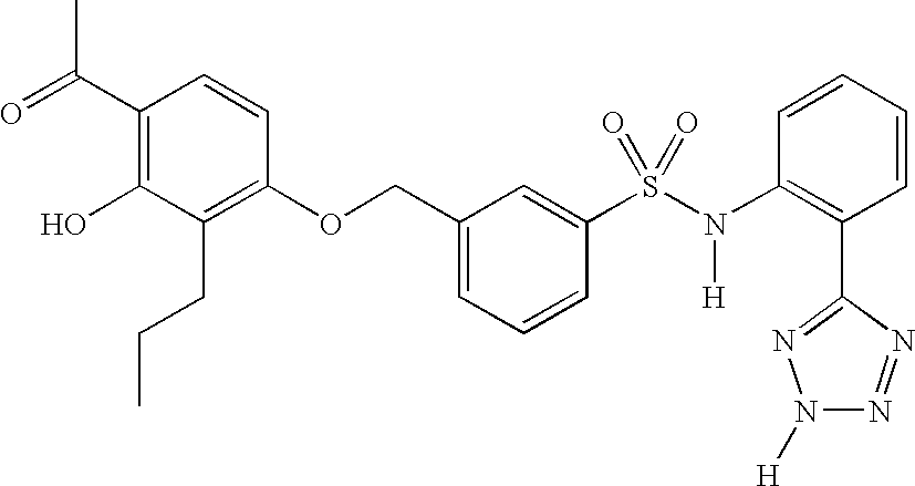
C1(C(=O)C)=C(O)C(CCC)=C(OCC2=CC=CC(S(N(C3=C(C4=NN([H])N=N4)C=CC=C3)[H])(=O)=O)=C2)C=C1
